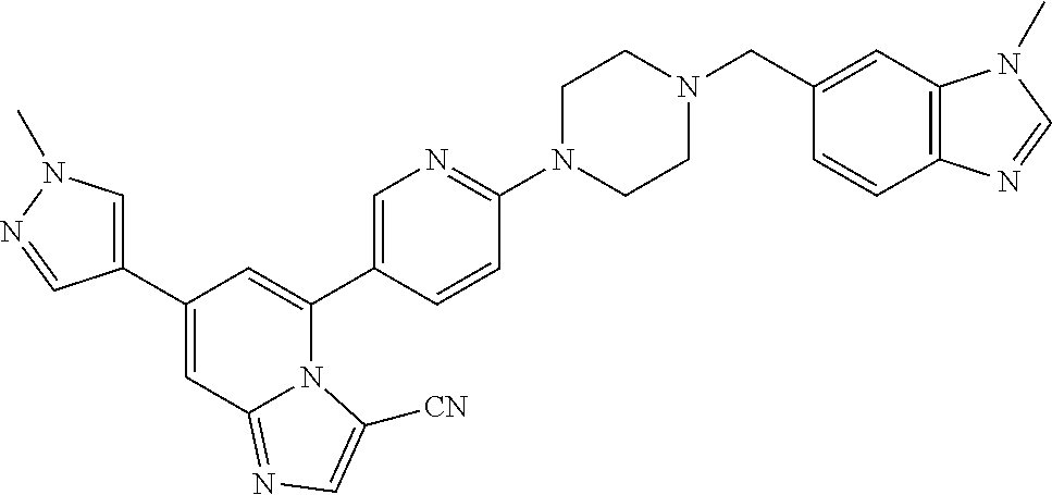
C1(C2=CN(C)N=C2)=CC2=NC=C([CN])N2C(C2=CN=C(N3CCN(CC4=CC5=C(C=C4)N=CN5C)CC3)C=C2)=C1
